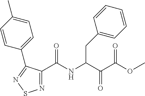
C1(C(NC(C(C(=O)OC)=O)CC2=CC=CC=C2)=O)=NSN=C1C1=CC=C(C)C=C1
